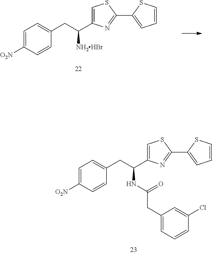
C1=C([O2N])C=CC(CC(C2=CSC(C3=CC=CS3)=N2)[NH2HBr])=C1.C1=C([O2N])C=CC(CC(C2=CSC(C3=CC=CS3)=N2)NC(CC2=CC=CC(Cl)=C2)=O)=C1
